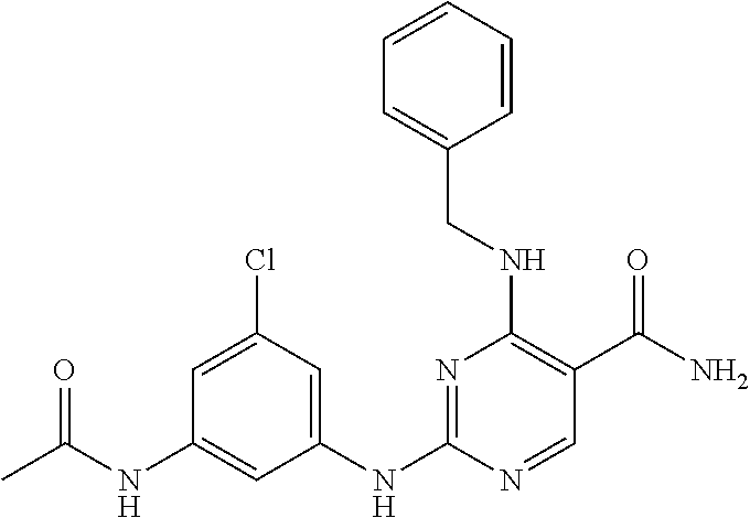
C1(NC2=NC(NCC3=CC=CC=C3)=C(C(=O)N)C=N2)=CC(Cl)=CC(NC(=O)C)=C1
